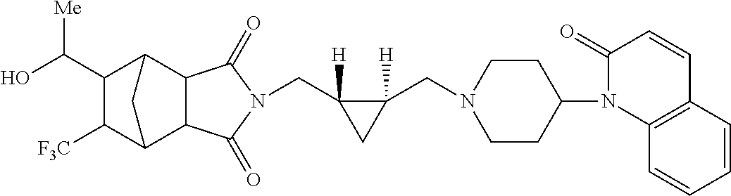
C(C1([H])C(CN2CCC(N3C4=C(C=CC3=O)C=CC=C4)CC2)([H])C1)N1C(=O)C2C3C([F3C])C(C(O)[Me])C(C2C1=O)C3
